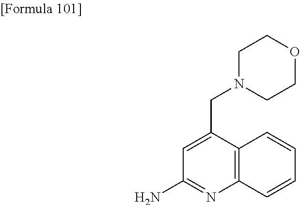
C1(N)=NC2=C(C(CN3CCOCC3)=C1)C=CC=C2
